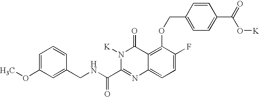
C1(CNC(C2=NC3=CC=C(F)C(OCC4=CC=C(C(O[K])=O)C=C4)=C3C(=O)N2[K])=O)=CC(OC)=CC=C1
